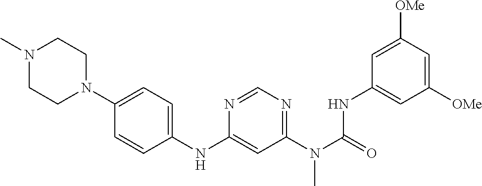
C1([OMe])=CC([OMe])=CC(NC(N(C2=NC=NC(NC3=CC=C(N4CCN(C)CC4)C=C3)=C2)C)=O)=C1
